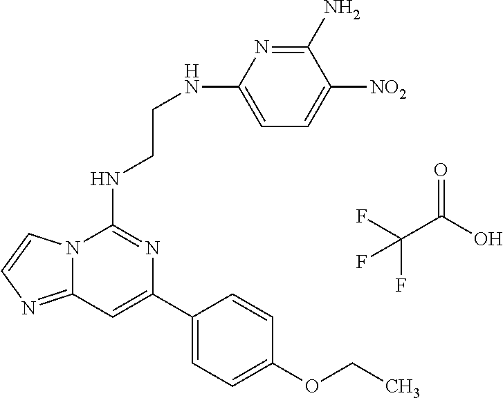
C12=NC=CN1C(NCCNC1=CC=C([NO2])C(N)=N1)=NC(C1=CC=C(OCC)C=C1)=C2.FC(C(O)=O)(F)F
